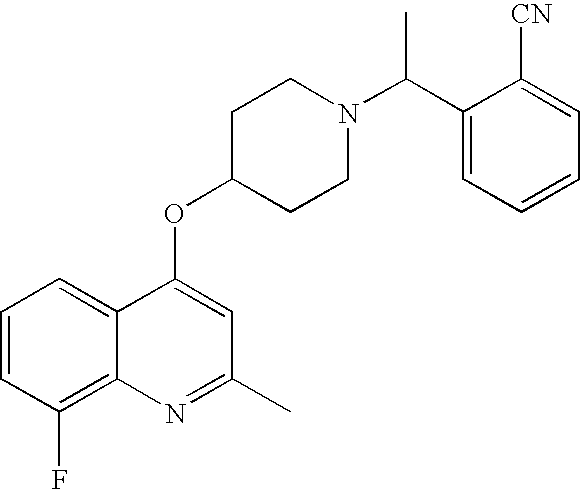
C1=CC(F)=C2C(=C1)C(OC1CCN(C(C3=CC=CC=C3[CN])C)CC1)=CC(C)=N2
